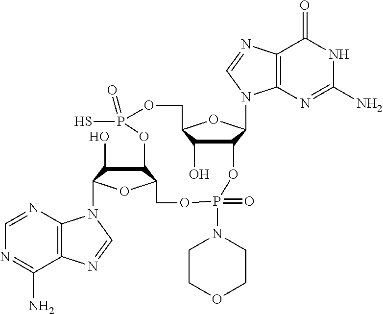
C12=C(N=CN=C1N)N(C1C(O)C3C(O1)COP(=O)(N1CCOCC1)OC1C(N4C5=C(C(=O)NC(N)=N5)N=C4)OC(COP(S)(=O)O3)C1O)C=N2
